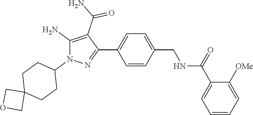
C1(C(=O)NCC2=CC=C(C3=NN(C4CCC5(CC4)COC5)C(N)=C3C(N)=O)C=C2)=CC=CC=C1[OMe]
